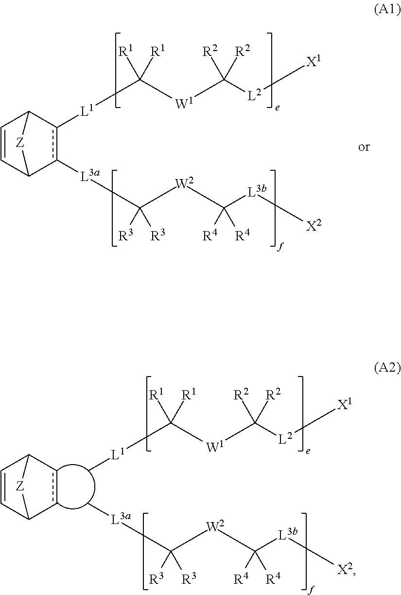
C1=CC2[Z]C1c([L1]C([W1]C([L2][X1])([R2])[R2])([R1])[R1])c2[L3a]C([W2]C([L3b][X2])([R4])[R4])([R3])[R3].C1=CC2[Z]C1cc2.[L3a](C([W2]C([L3b][X2])([R4])[R4])([R3])[R3])C.[L1](C([W1]C([L2][X1])([R2])[R2])([R1])[R1])C
